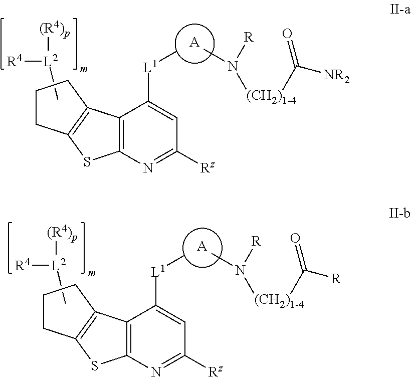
[R4][L2]([(R4)p])C.C12=C(N=C([Rz])C=C1[L1]C)SC1=C2CCC1.[A].CN([R])[(CH2)1-4]C(=O)[NR2].[R4][L2]([(R4)p])C.C12=C(N=C([Rz])C=C1[L1]C)SC1=C2CCC1.[A].CN([R])[(CH2)1-4]C(=O)[R]
